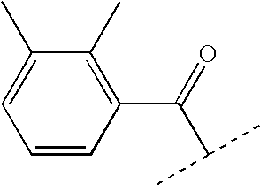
C1=CC(C(=O)C(C)C)=C(C)C(C)=C1
